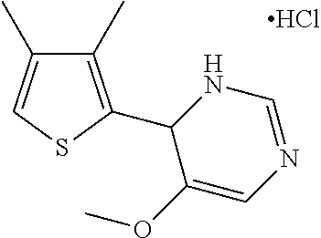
C1(C)=C(C2C(OC)=CN=CN2)SC=C1C.Cl
